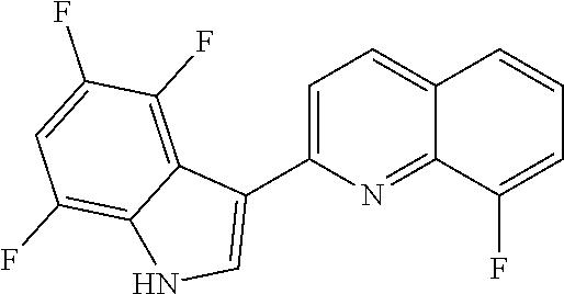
C12=CC=C(C3=CNC4=C(F)C=C(F)C(F)=C34)N=C1C(F)=CC=C2
